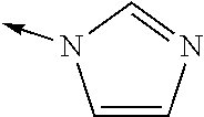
N1(->C)C=CN=C1
